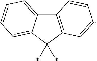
C12=C(C(*)(*)C3=CC=CC=C13)C=CC=C2
